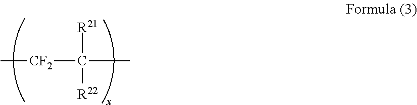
C[CF2]C(C)([R21])[R22]
